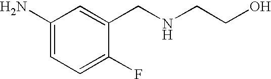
C1(N)=CC=C(F)C(CNCCO)=C1
